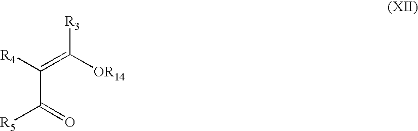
[R5]C(=O)C(=C([OR14])[R3])[R4]
